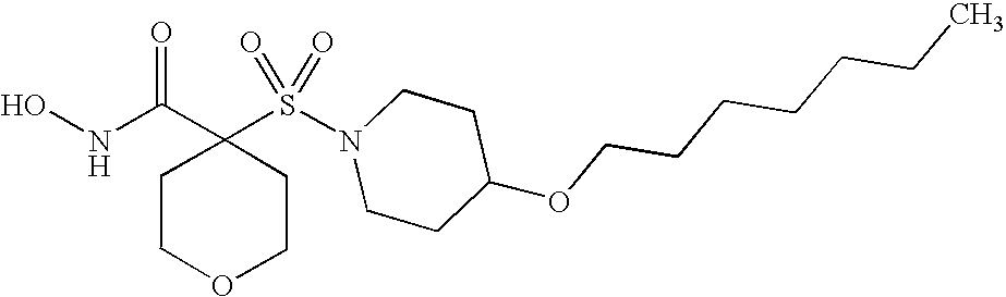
C1(S(N2CCC(OCCCCCCC)CC2)(=O)=O)(C(NO)=O)CCOCC1
